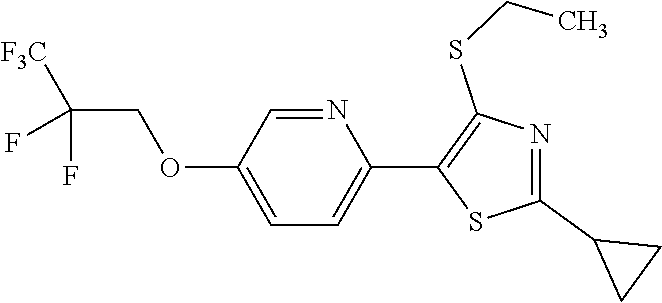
N1=CC(OCC(F)(F)[F3C])=CC=C1C1=C(SCC)N=C(C2CC2)S1
